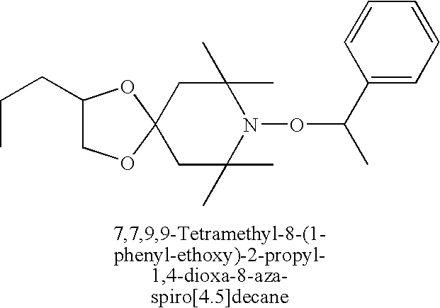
C1(CCC)COC2(O1)CC(C)(C)N(OC(C)C1=CC=CC=C1)C(C)(C)C2
